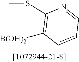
C1(SC)=C([B(OH)2])C=CC=N1
